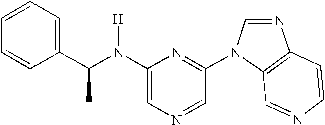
C1(N(C(C2=CC=CC=C2)C)[H])=CN=CC(N2C=NC3=C2C=NC=C3)=N1
